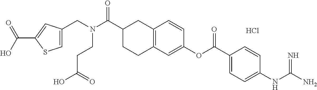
C12=C(C=C(OC(C3=CC=C(NC(N)=N)C=C3)=O)C=C1)CCC(C(N(CC1=CSC(C(O)=O)=C1)CCC(O)=O)=O)C2.Cl
